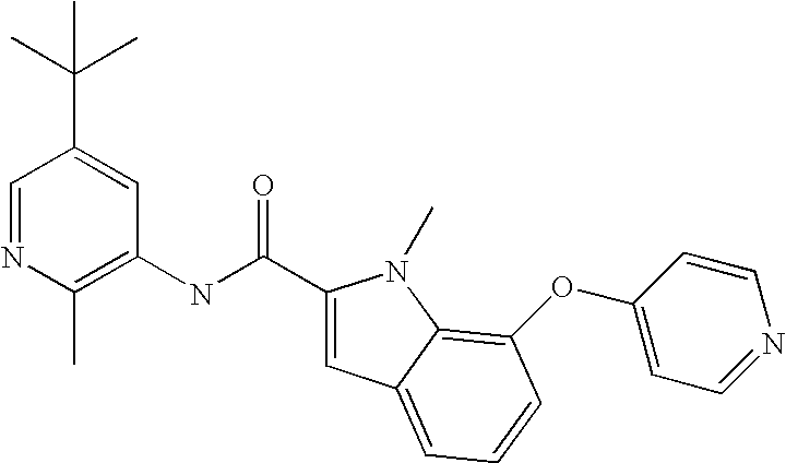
C1=NC(C)=C(NC(=O)C2=CC3=CC=CC(OC4=CC=NC=C4)=C3N2C)C=C1C(C)(C)C
